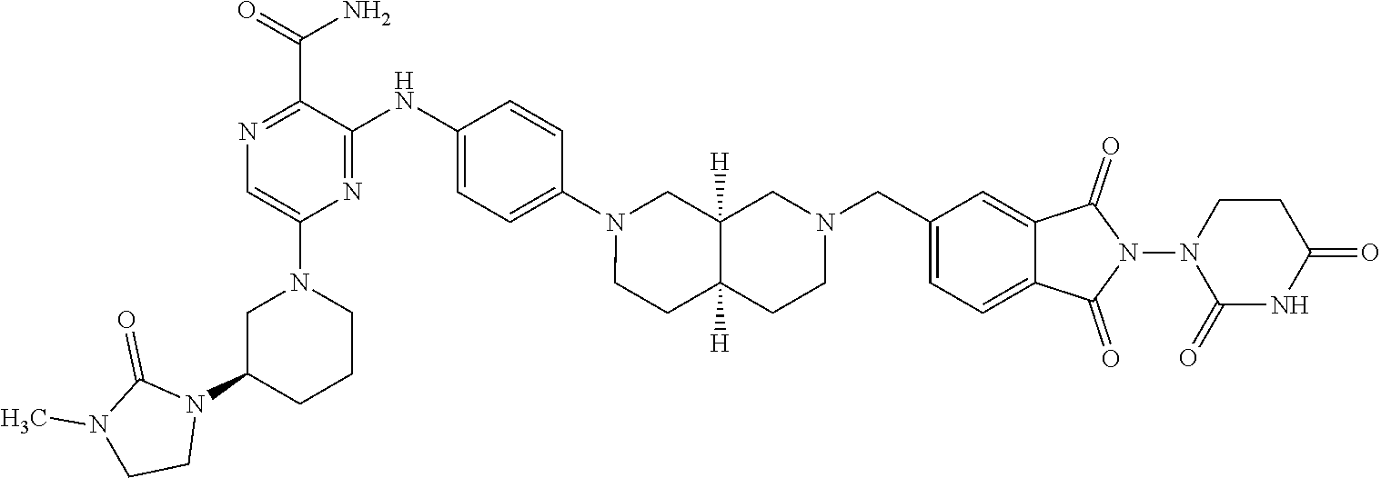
C1N(C2=CN=C(C(N)=O)C(NC3=CC=C(N4CC5([H])C([H])(CC4)CCN(CC4=CC=C6C(=C4)C(=O)N(N4CCC(=O)NC4=O)C6=O)C5)C=C3)=N2)CCCC1N1C(=O)N(C)CC1
